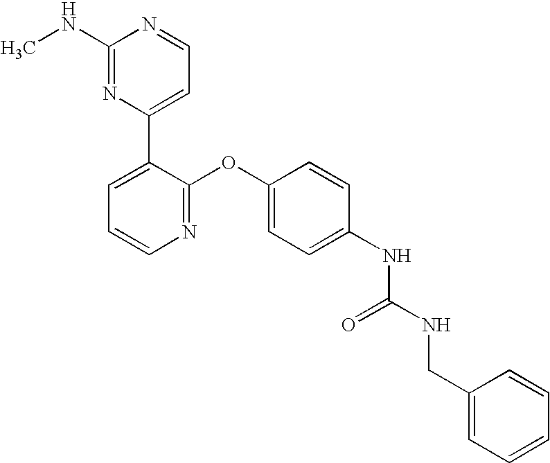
C1(NC)=NC(C2=CC=CN=C2OC2=CC=C(NC(NCC3=CC=CC=C3)=O)C=C2)=CC=N1
